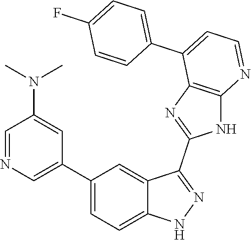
C1=NC=C(C2=CC=C3C(=C2)C(C2=NC4=C(N2)N=CC=C4C2=CC=C(F)C=C2)=NN3)C=C1N(C)C
